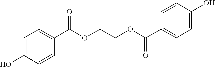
C1=C(O)C=CC(C(OCCOC(C2=CC=C(O)C=C2)=O)=O)=C1
